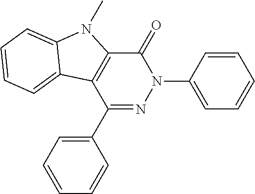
C1=CC(N2C(=O)C3=C(C(C4=CC=CC=C4)=N2)C2=CC=CC=C2N3C)=CC=C1
